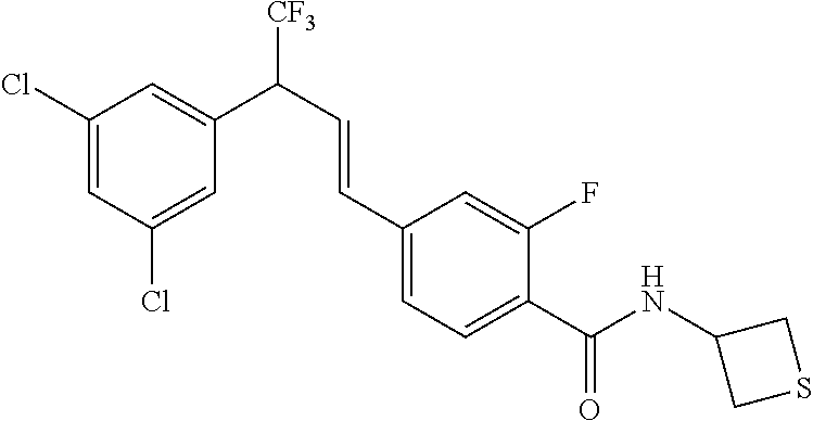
N(C(C1=CC=C(C=CC([CF3])C2=CC(Cl)=CC(Cl)=C2)C=C1F)=O)C1CSC1
